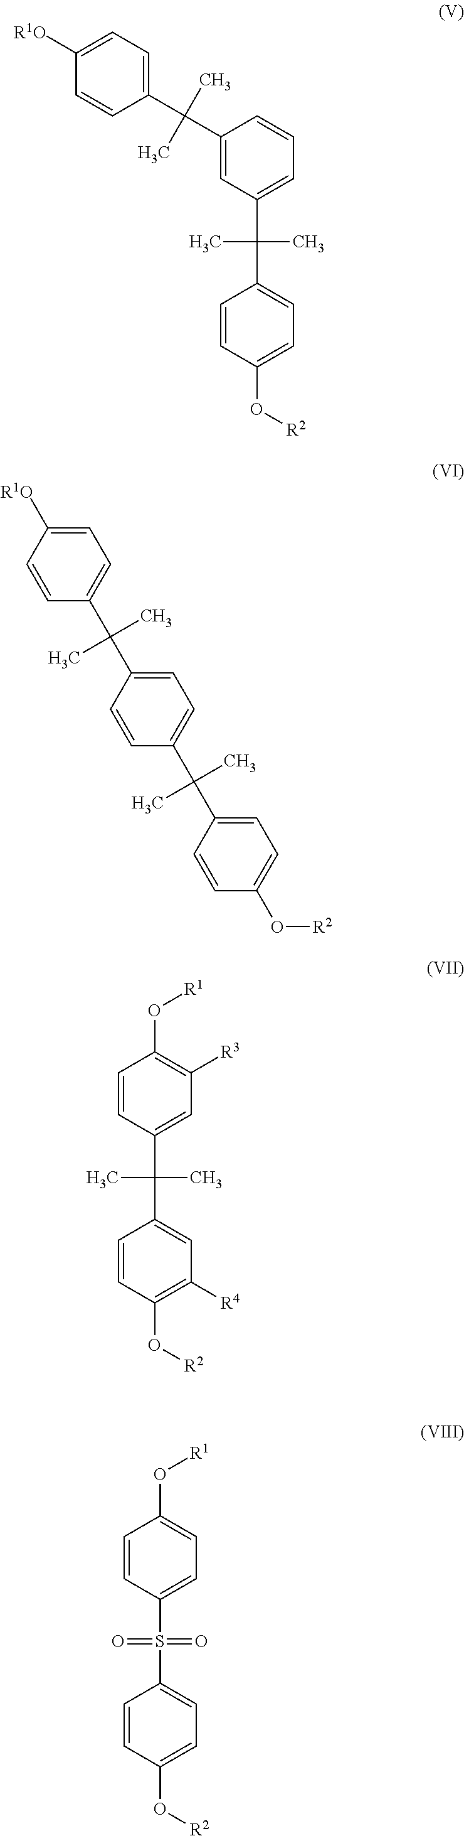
C1(C(C)(C2=CC=C([R1O])C=C2)C)=CC(C(C)(C)C2=CC=C(O[R2])C=C2)=CC=C1.C1=CC(C(C)(C)C2=CC([R4])=C(O[R2])C=C2)=CC([R3])=C1O[R1].C1(C(C)(C2=CC=C([R1O])C=C2)C)=CC=C(C(C)(C)C2=CC=C(O[R2])C=C2)C=C1.C1=CC(S(=O)(=O)C2=CC=C(O[R2])C=C2)=CC=C1O[R1]
